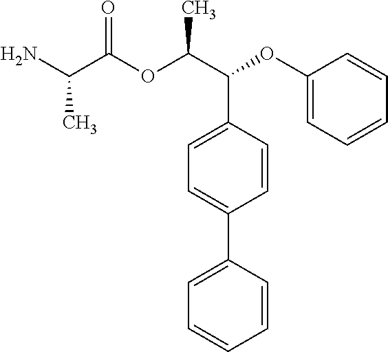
CC(C(=O)OC(C(C1=CC=C(C2=CC=CC=C2)C=C1)OC1=CC=CC=C1)C)N
